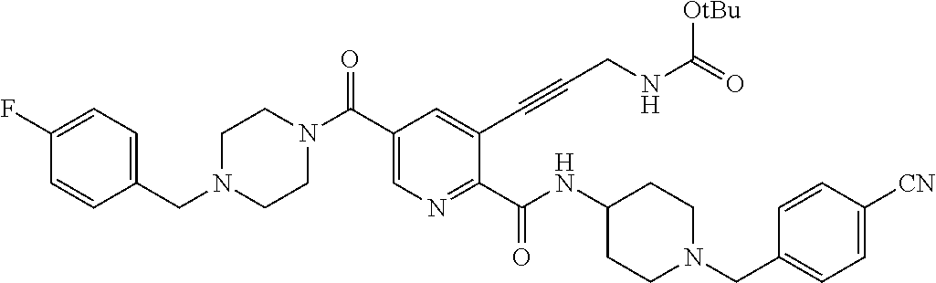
C1CN(C(C2=CN=C(C(=O)NC3CCN(CC4=CC=C([CN])C=C4)CC3)C(C#CCNC(=O)[OtBu])=C2)=O)CCN1CC1=CC=C(F)C=C1
